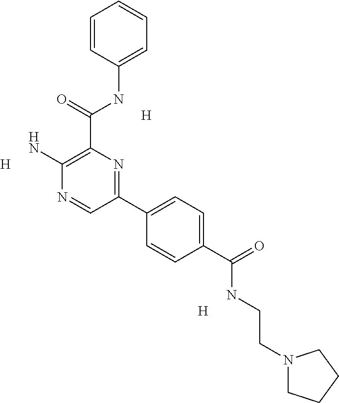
[H].[H].[H].C1(N)=C(C(=O)NC2=CC=CC=C2)N=C(C2=CC=C(C(=O)NCCN3CCCC3)C=C2)C=N1
